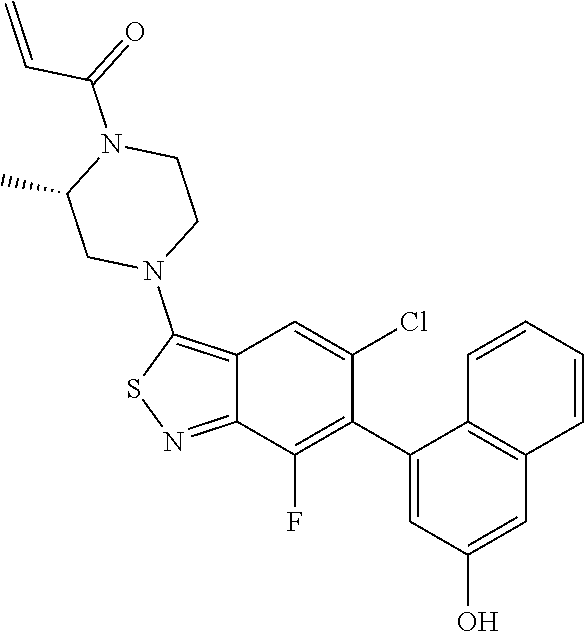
C1(C2=C(F)C3=NSC(N4CC(C)N(C(=O)C=C)CC4)=C3C=C2Cl)=CC(O)=CC2=C1C=CC=C2
